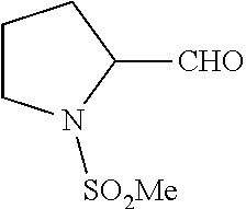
C1CN([SO2Me])C([CHO])C1
